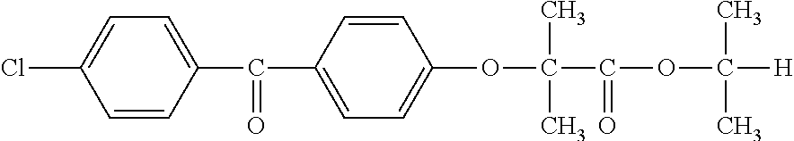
ClC1=CC=C(C(C2=CC=C(OC(C)(C)C(=O)OC([H])(C)C)C=C2)=O)C=C1
